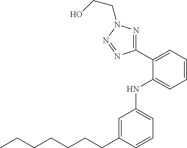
C1=C(CCCCCCC)C=CC=C1NC1=CC=CC=C1C1=NN(CCO)N=N1
